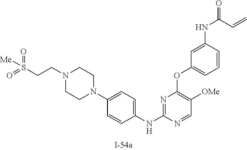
C1=C(NC(=O)C=C)C=CC=C1OC1=C([OMe])C=NC(NC2=CC=C(N3CCN(CCS(=O)(=O)[Me])CC3)C=C2)=N1
